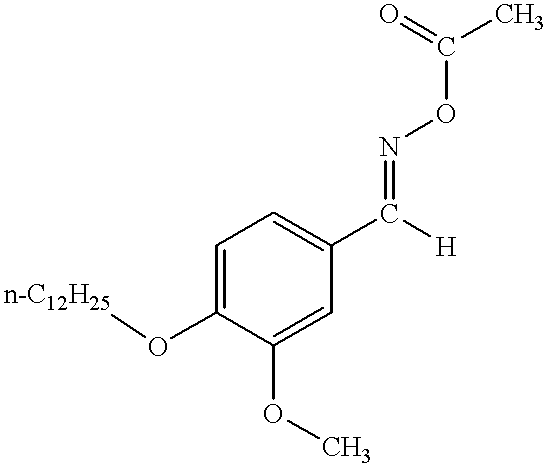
C1(OC)=CC(C([H])=NOC(C)=O)=CC=C1O[n-C12H25]
